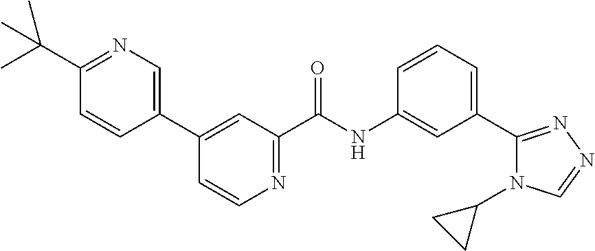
C1(C2=CC(C(=O)NC3=CC(C4=NN=CN4C4CC4)=CC=C3)=NC=C2)=CN=C(C(C)(C)C)C=C1
